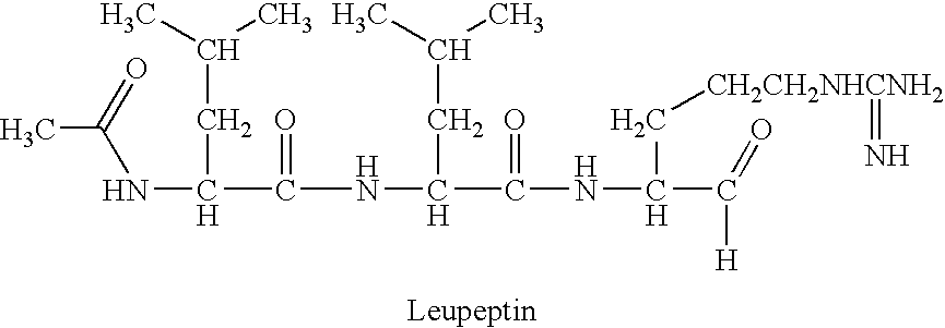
C(NC(C)=O)(C(=O)NC(C(=O)NC(C([H])=O)C[CH2CH2NHCNH2]=N)CC(C)C)CC(C)C.[Leupeptin]
